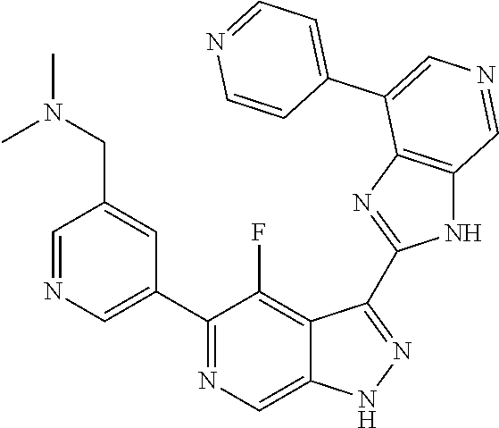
C1(C2=CN=CC(CN(C)C)=C2)=NC=C2C(=C1F)C(C1=NC3=C(N1)C=NC=C3C1=CC=NC=C1)=NN2
